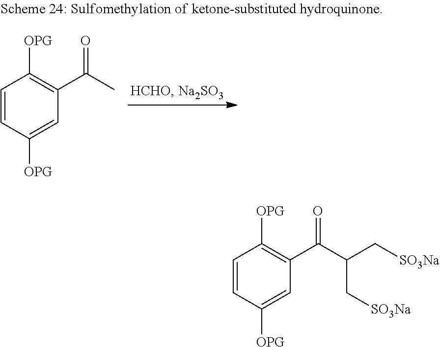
C1=CC([OPG])=CC(C(C)=O)=C1[OPG].C1=CC([OPG])=CC(C(C(C[SO3Na])C[SO3Na])=O)=C1[OPG]
